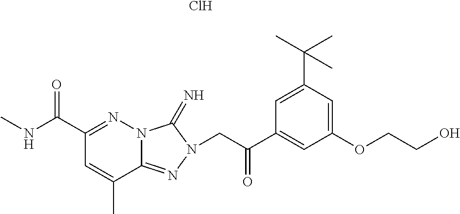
N12C(=NN(CC(C3=CC(OCCO)=CC(C(C)(C)C)=C3)=O)C1=N)C(C)=CC(C(NC)=O)=N2.Cl
